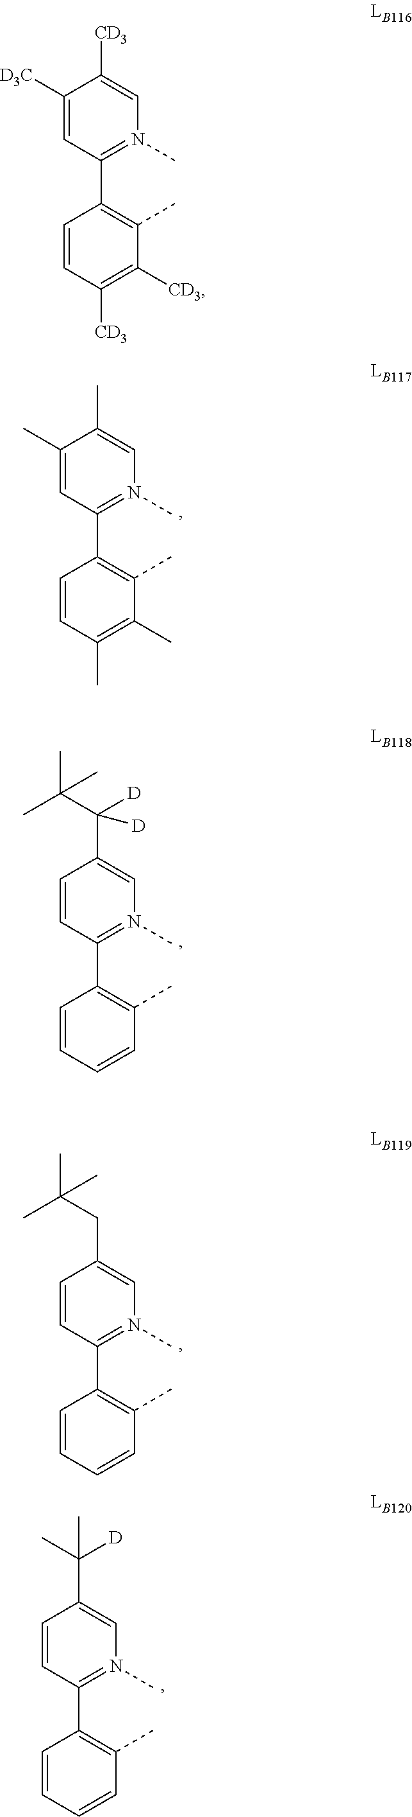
C1(C)=CC(C2=C(C)C(C)=C(C)C=C2)=N(C)C=C1C.C1=CC(C2=C(C)C=CC=C2)=N(C)C=C1C(C(C)(C)C)([D])[D].C1([D3C])=CC(C2=C(C)C([CD3])=C([CD3])C=C2)=N(C)C=C1[CD3].C1=CC(C2=C(C)C=CC=C2)=N(C)C=C1CC(C)(C)C.C1=CC(C2=C(C)C=CC=C2)=N(C)C=C1C(C)([D])C
